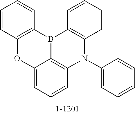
C12=CC=CC3=C1B(C1=C(N3C3=CC=CC=C3)C=CC=C1)C1=C(O2)C=CC=C1
